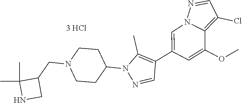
C1(C2=CN3C(=C(Cl)C=N3)C(OC)=C2)=C(C)N(C2CCN(CC3CNC3(C)C)CC2)N=C1
